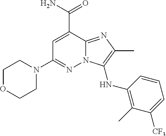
C(C1=CC(N2CCOCC2)=NN2C1=NC(C)=C2NC1=C(C)C([CF3])=CC=C1)(N)=O
